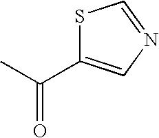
C(C)(=O)C1=CN=CS1
